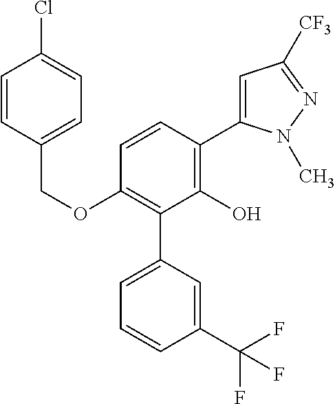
C1(OCC2=CC=C(Cl)C=C2)=C(C2=CC=CC(C(F)(F)F)=C2)C(O)=C(C2=CC([CF3])=NN2C)C=C1
